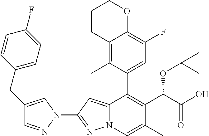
N1(C2=NN3C(=C2)C(C2=CC(F)=C4C(=C2C)CCCO4)=C(C(C(=O)O)OC(C)(C)C)C(C)=C3)C=C(CC2=CC=C(F)C=C2)C=N1
